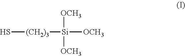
S[(CH2)3][Si]([OCH3])([OCH3])[OCH3]
